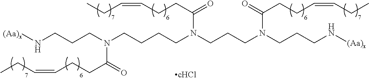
[(Aa)x]NCCCN(CCCCN(CCCN(CCCN[(Aa)x])C(=O)CCC=CCC)C(CCC=CCC)=O)C(=O)CCC=CCC
